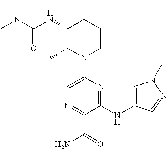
N1(C2=CN=C(C(=O)N)C(NC3=CN(C)N=C3)=N2)CCCC(NC(N(C)C)=O)C1C
